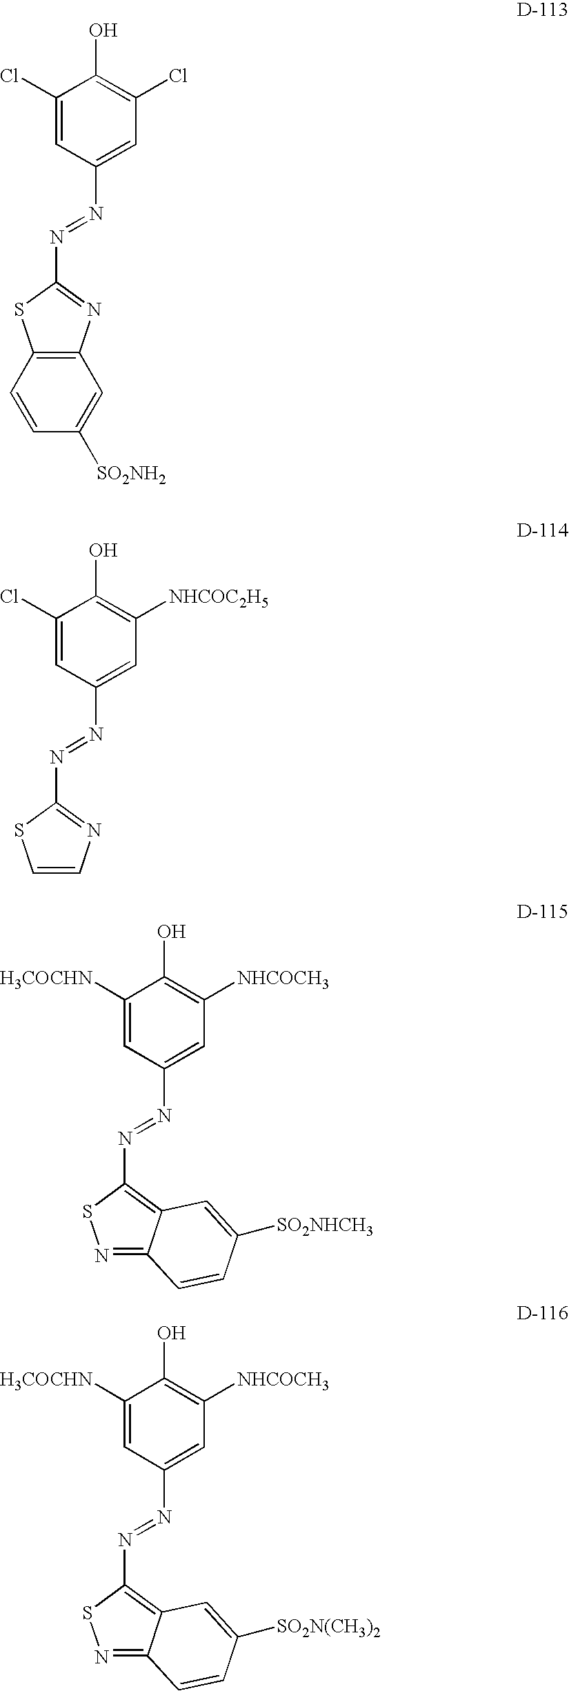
C1(Cl)=CC(N=NC2=NC3=C(S2)C=CC([SO2NH2])=C3)=CC(Cl)=C1O.C1(Cl)=CC(N=NC2=NC=CS2)=CC([NHCOC2H5])=C1O.C1([H3COCHN])=CC(N=NC2=C3C(=NS2)C=CC([SO2NHCH3])=C3)=CC([NHCOCH3])=C1O.C1([H3COCHN])=CC(N=NC2=C3C(=NS2)C=CC([SO2N(CH3)2])=C3)=CC([NHCOCH3])=C1O
